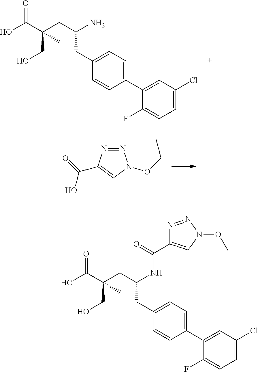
C1(F)=CC=C(Cl)C=C1C1=CC=C(CC(CC(C(O)=O)(CO)C)N)C=C1.N1=NN(OCC)C=C1C(O)=O.C1(F)=CC=C(Cl)C=C1C1=CC=C(CC(CC(C(O)=O)(CO)C)NC(=O)C2=CN(OCC)N=N2)C=C1
